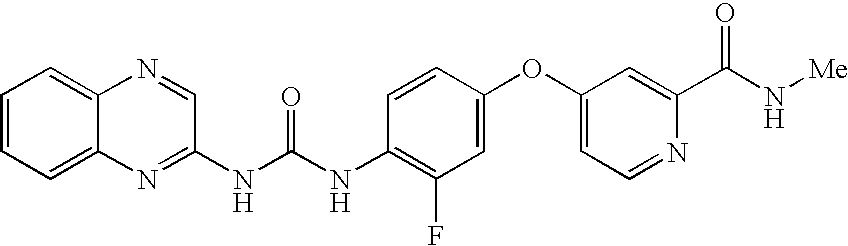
C1(NC(NC2=C(F)C=C(OC3=CC=NC(C(N[Me])=O)=C3)C=C2)=O)=NC2=CC=CC=C2N=C1
